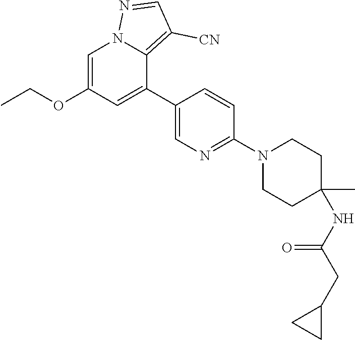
C1=C(OCC)C=C(C2=CN=C(N3CCC(NC(CC4CC4)=O)(C)CC3)C=C2)C2=C([CN])C=NN12
